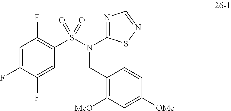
C1(F)=C(S(N(C2=NC=NS2)CC2=C([MeO])C=C([OMe])C=C2)(=O)=O)C=C(F)C(F)=C1
